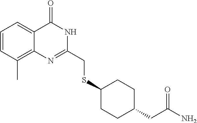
C1(CSC2CCC(CC(=O)N)CC2)=NC2=C(C)C=CC=C2C(=O)N1
